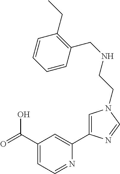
C1(C(=O)O)=CC=NC(C2=CN(CCNCC3=C(CC)C=CC=C3)C=N2)=C1
